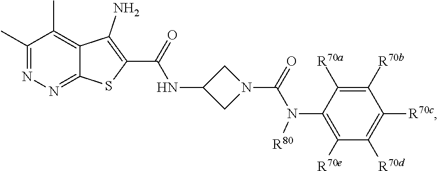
C1(C)=NN=C2C(=C1C)C(N)=C(C(NC1CN(C(N(C3=C([R70e])C([R70d])=C([R70c])C([R70b])=C3[R70a])[R80])=O)C1)=O)S2
